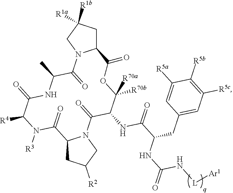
C12CC([R1a])([R1b])CN1C(=O)C(C)NC(=O)C([R4])N([R3])C(=O)C1CC([R2])CN1C(=O)C(NC(=O)C(CC1=CC([R5c])=C([R5b])C([R5a])=C1)NC(N[L][Ar1])=O)C([R70b])([R70a])OC2=O
